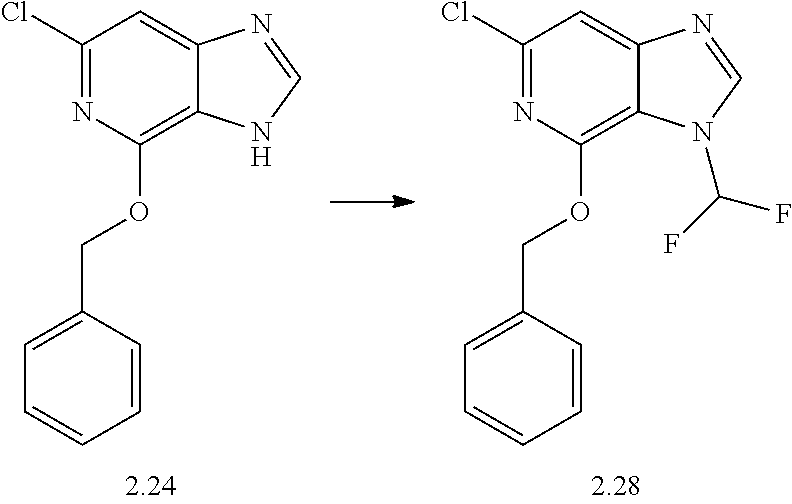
C1(Cl)=NC(OCC2=CC=CC=C2)=C2C(=C1)N=CN2.C1(Cl)=NC(OCC2=CC=CC=C2)=C2C(=C1)N=CN2C(F)F
